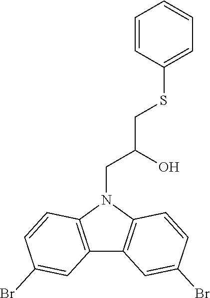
C1=CC(SCC(CN2C3=C(C4=C2C=CC(Br)=C4)C=C(Br)C=C3)O)=CC=C1
